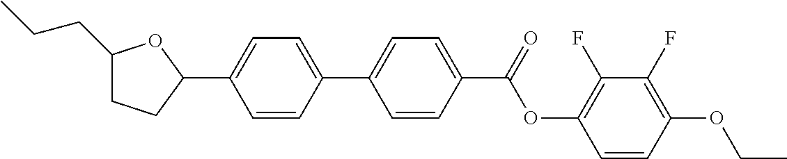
C1(CCC)CCC(C2=CC=C(C3=CC=C(C(OC4=C(F)C(F)=C(OCC)C=C4)=O)C=C3)C=C2)O1
